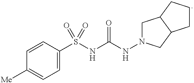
C1([Me])=CC=C(S(NC(NN2CC3C(C2)CCC3)=O)(=O)=O)C=C1
